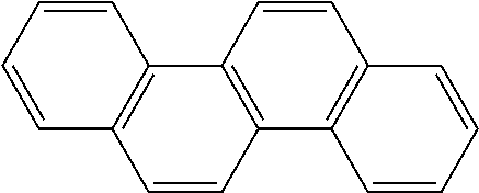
C1=CC2=C(C3=C1C=CC=C3)C=CC1=C2C=CC=C1
